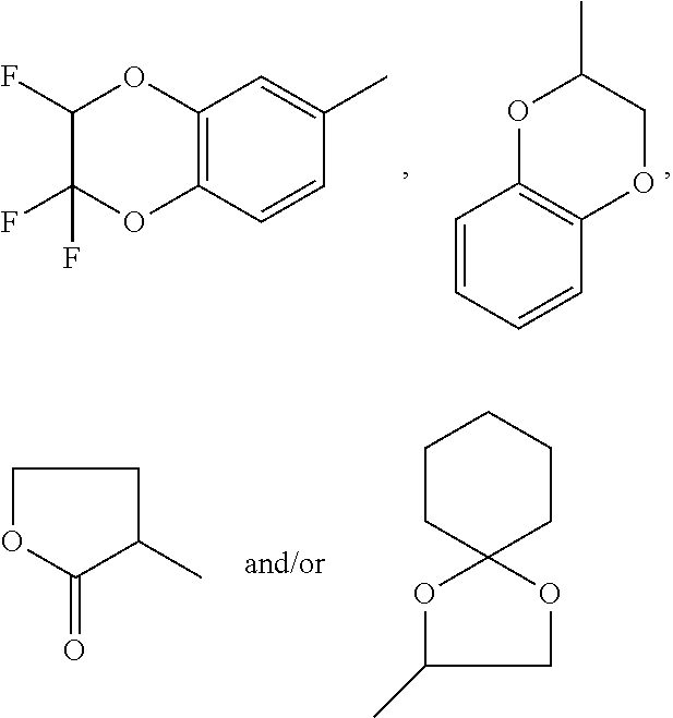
C12=C(C=CC(C)=C1)OC(F)(F)C(F)O2.C1=CC=CC2=C1OC(C)CO2.O=C1OCCC1C.C1CC2(CCC1)OC(C)CO2
